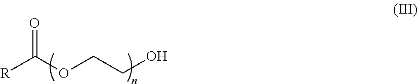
O=C(OCCO)[R]
